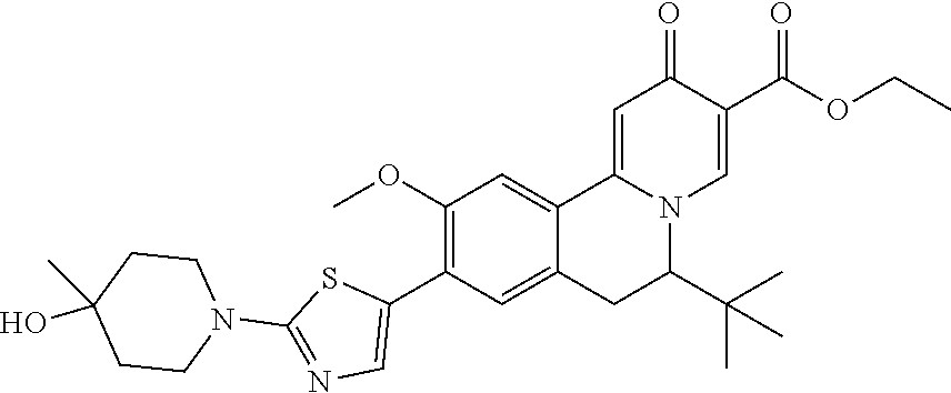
C1(O)(C)CCN(C2=NC=C(C3=C(OC)C=C4C5=CC(=O)C(C(=O)OCC)=CN5C(C(C)(C)C)CC4=C3)S2)CC1
